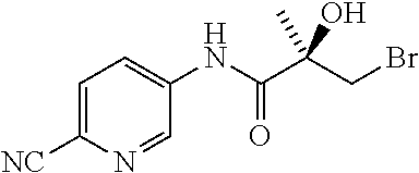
BrCC(C(NC1=CC=C([NC])N=C1)=O)(O)C
